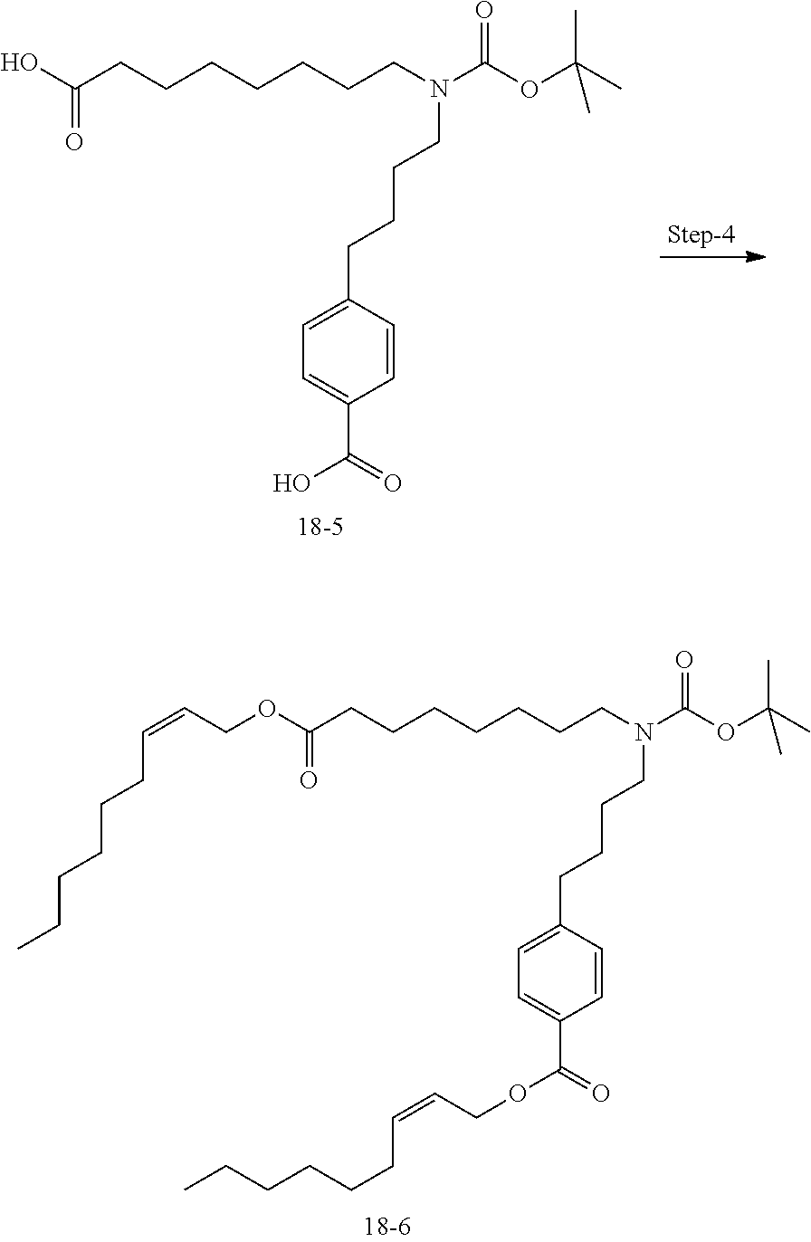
OC(CCCCCCCN(C(OC(C)(C)C)=O)CCCCC1=CC=C(C(O)=O)C=C1)=O.C(=CCOC(CCCCCCCN(C(OC(C)(C)C)=O)CCCCC1=CC=C(C(=O)OCC=CCCCCCC)C=C1)=O)CCCCCC
